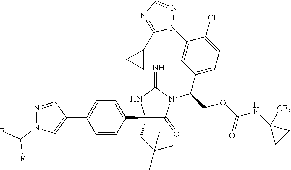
C1(C2=CC=C(C3=CN(C(F)F)N=C3)C=C2)(CC(C)(C)C)C(=O)N(C(COC(NC2([CF3])CC2)=O)C2=CC=C(Cl)C(N3N=CN=C3C3CC3)=C2)C(=N)N1
